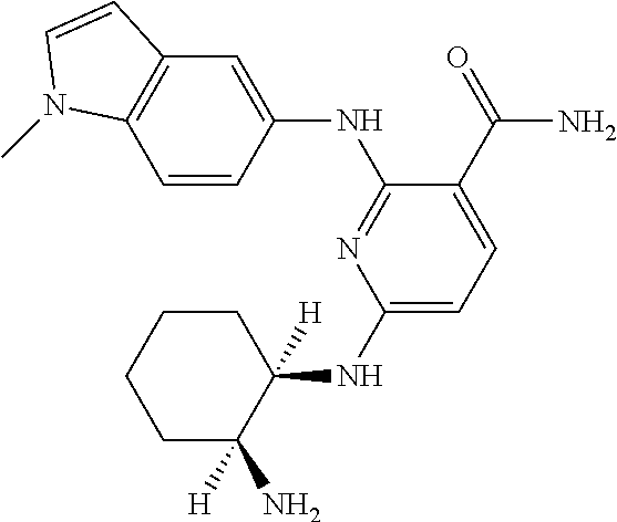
C1(NC2([H])CCCCC2([H])N)=CC=C(C(=O)N)C(NC2=CC3=C(C=C2)N(C)C=C3)=N1
